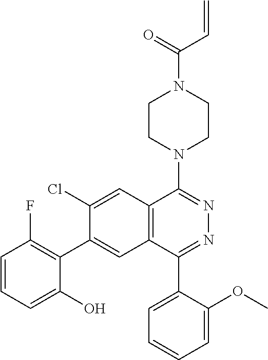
C1CN(C2=NN=C(C3=CC=CC=C3OC)C3=C2C=C(Cl)C(C2=C(F)C=CC=C2O)=C3)CCN1C(=O)C=C
